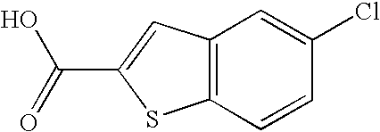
C12=C(C=CC(Cl)=C1)SC(C(=O)O)=C2
